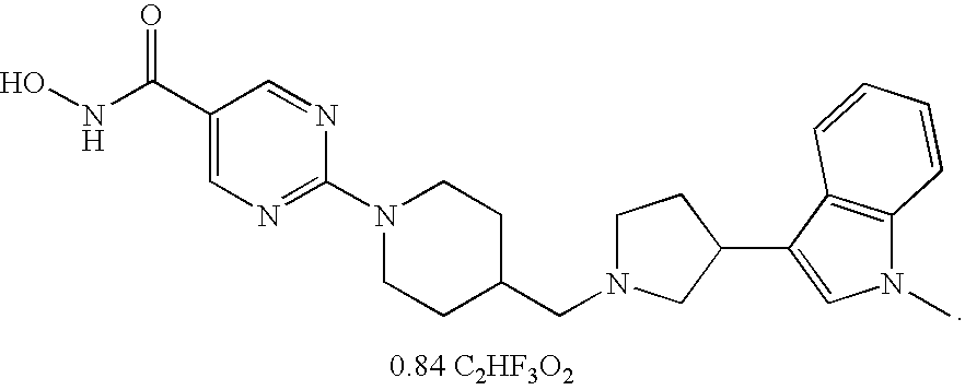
ONC(C1=CN=C(N2CCC(CN3CCC(C4=CN(C)C5=C4C=CC=C5)C3)CC2)N=C1)=O
